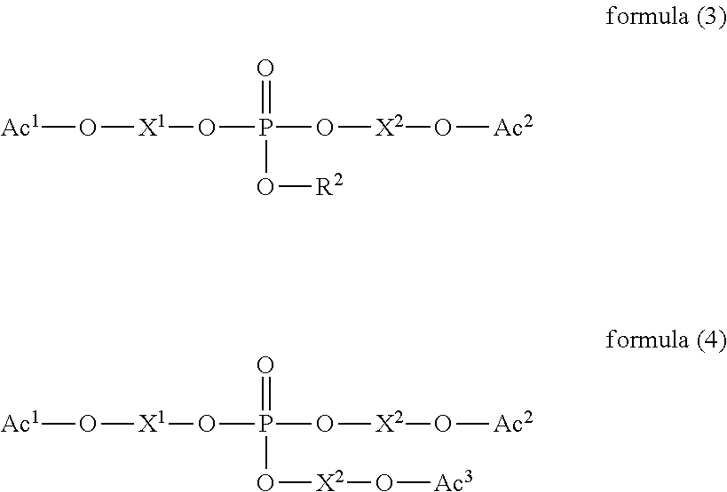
[Ac1]O[X1]OP(=O)(O[R2])O[X2]O[Ac2].[Ac1]O[X1]OP(=O)(O[X2]O[Ac3])O[X2]O[Ac2]
